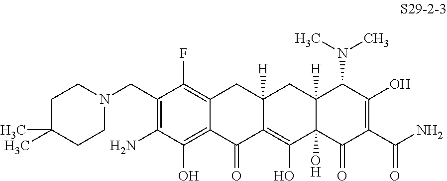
C1(CN2CCC(C)(C)CC2)=C(N)C(O)=C2C(=C1F)CC1([H])C(=C(O)C3(O)C([H])(C1)C(N(C)C)C(O)=C(C(N)=O)C3=O)C2=O
